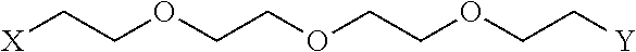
[X]CCOCCOCCOCC[Y]
